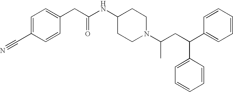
C1=C(C#N)C=CC(CC(NC2CCN(C(CC(C3=CC=CC=C3)C3=CC=CC=C3)C)CC2)=O)=C1
